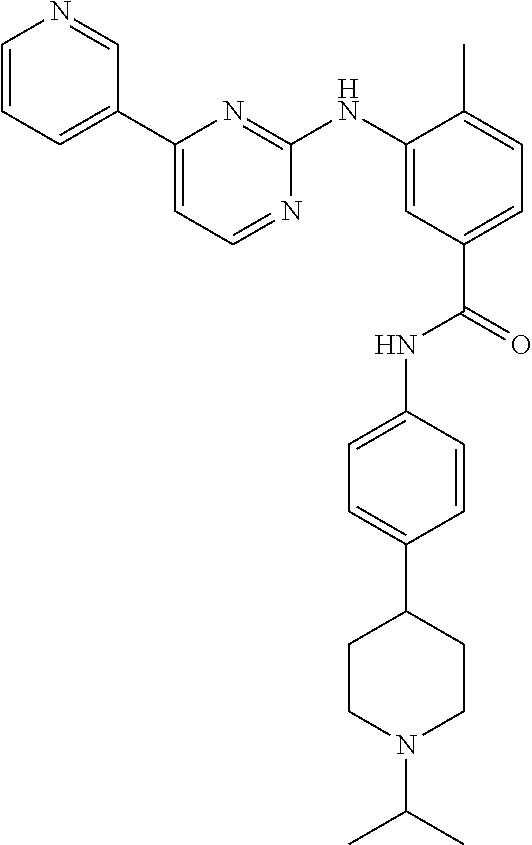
C1=CC=C(C2=CC=NC(NC3=CC(C(=O)NC4=CC=C(C5CCN(C(C)C)CC5)C=C4)=CC=C3C)=N2)C=N1
